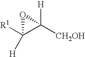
C1([R1])([H])C([CH2OH])([H])O1
